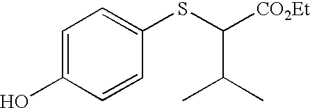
C1=C(O)C=CC(SC([CO2Et])C(C)C)=C1
